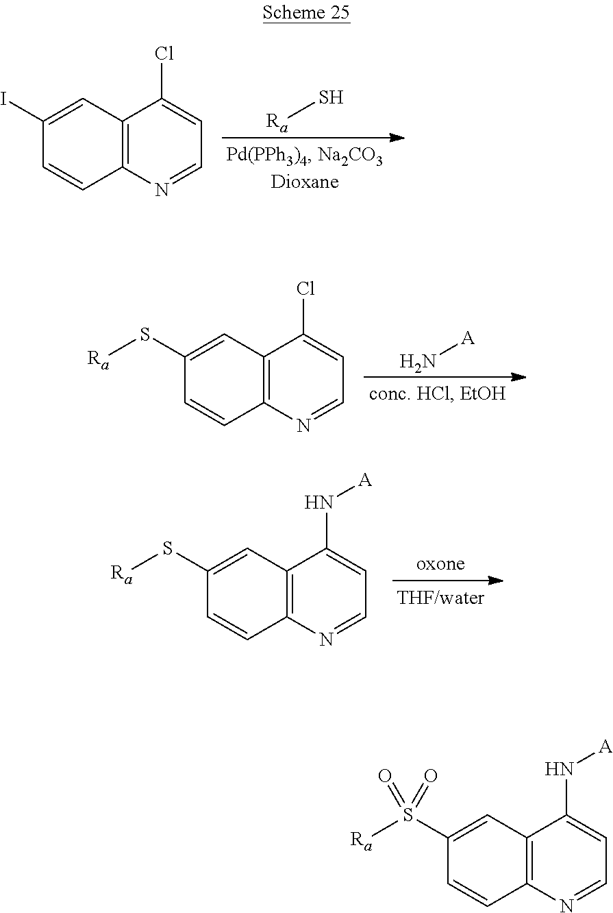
[Ra]S.C1(I)=CC2=C(C=C1)N=CC=C2Cl.N[A].C1(S[Ra])=CC2=C(C=C1)N=CC=C2Cl.C1(S[Ra])=CC2=C(C=C1)N=CC=C2N[A].C1(S([Ra])(=O)=O)=CC2=C(C=C1)N=CC=C2N[A]
